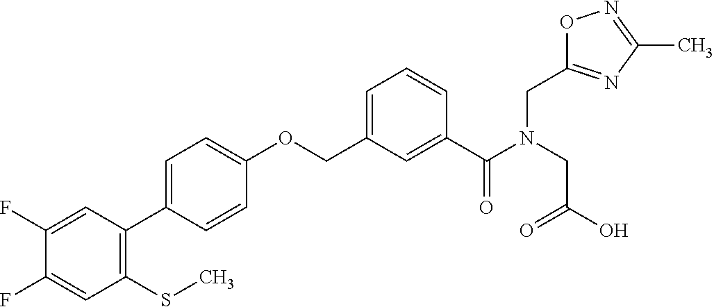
C1(F)=CC(C2=CC=C(OCC3=CC=CC(C(N(CC(O)=O)CC4=NC(C)=NO4)=O)=C3)C=C2)=C(SC)C=C1F
